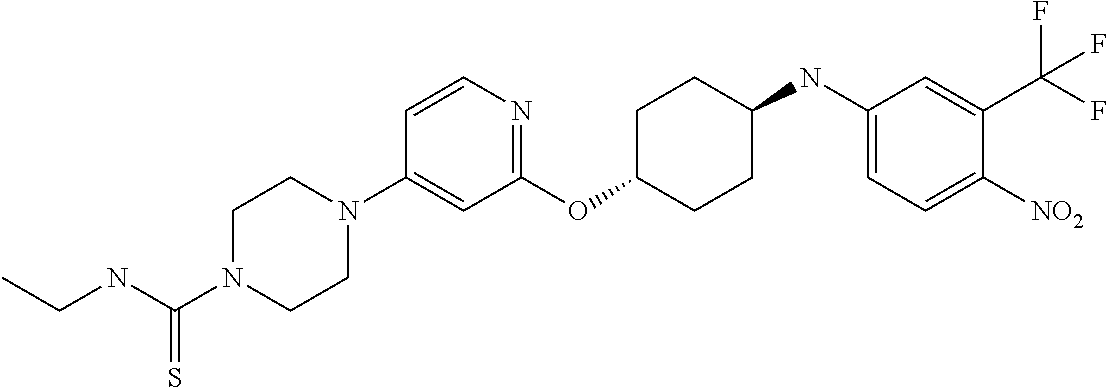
C1(OC2CCC(NC3=CC=C([NO2])C(C(F)(F)F)=C3)CC2)=NC=CC(N2CCN(C(NCC)=S)CC2)=C1
